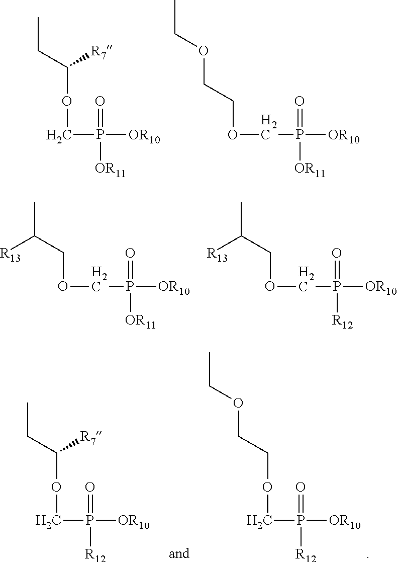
C(OCP([OR10])(=O)[OR11])(CC)[R7].C(P([OR10])(=O)[OR11])OCCOCC.C(P([OR10])(=O)[OR11])OCC(C)[R13].C(P([OR10])(=O)[R12])OCC(C)[R13].C(P([OR10])(=O)[R12])OCCOCC.C(OCP([OR10])(=O)[R12])(CC)[R7]
